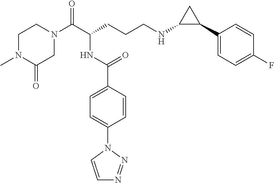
C1N(C)C(=O)CN(C(C(CCCNC2C(C3=CC=C(F)C=C3)C2)NC(C2=CC=C(N3C=CN=N3)C=C2)=O)=O)C1
